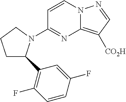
C1=CN2C(=C([CO2H])C=N2)N=C1N1C(C2=C(F)C=CC(F)=C2)CCC1
